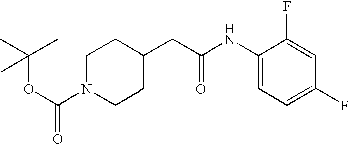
C(OC(N1CCC(CC(=O)NC2=CC=C(F)C=C2F)CC1)=O)(C)(C)C
